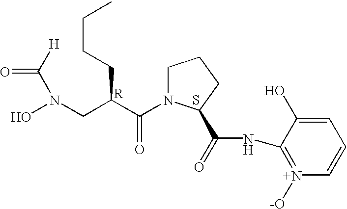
[R].S.C1N(C(C(CCCC)CN(O)C([H])=O)=O)C(C(=O)NC2=[N+]([-O])C=CC=C2O)CC1
